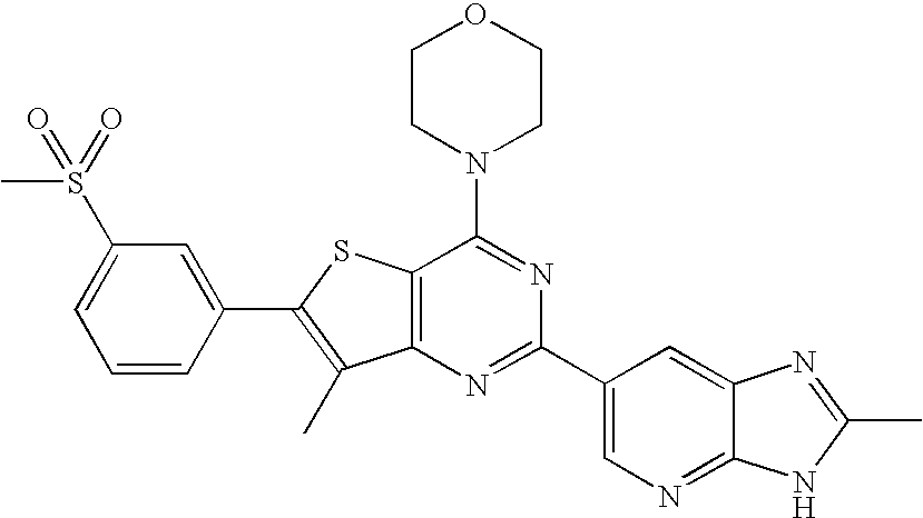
C1CN(C2=NC(C3=CN=C4C(=C3)N=C(C)N4)=NC3=C2SC(C2=CC(S(C)(=O)=O)=CC=C2)=C3C)CCO1
